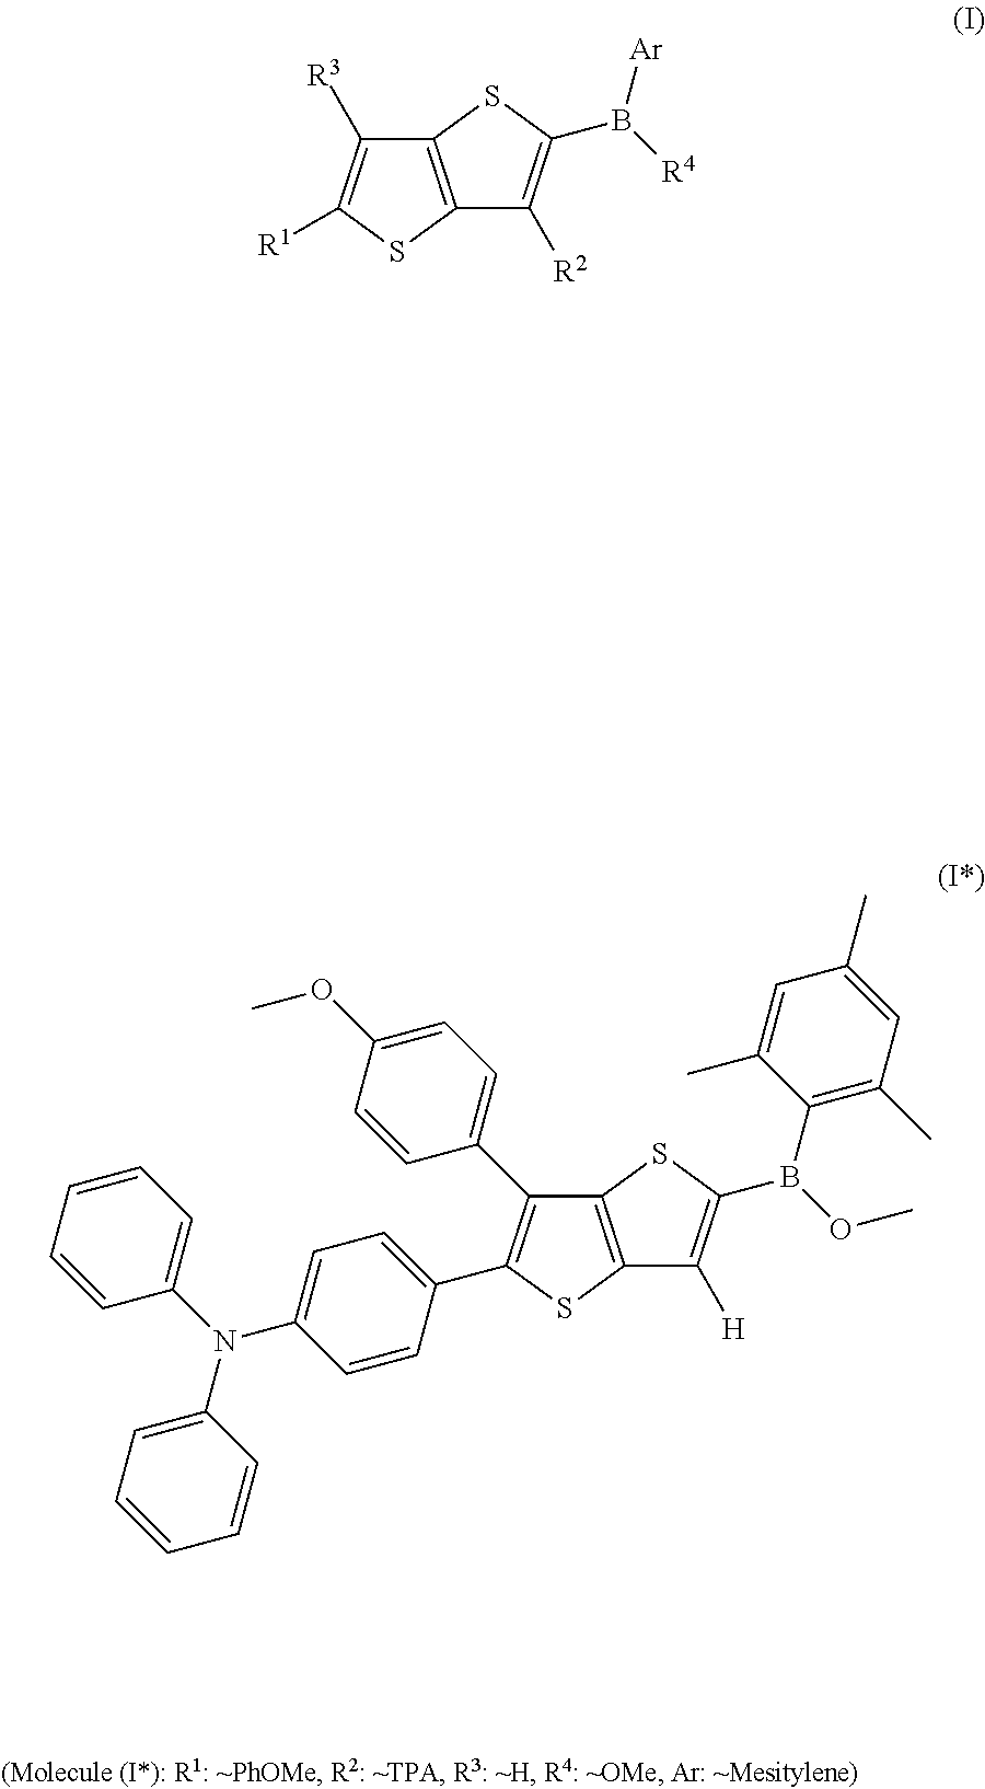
C12=C(SC([R1])=C1[R3])C([R2])=C(B([R4])[Ar])S2.C1=C(N(C2=CC=CC=C2)C2=CC=C(C3=C(C4=CC=C(OC)C=C4)C4=C(S3)C([H])=C(B(OC)C3=C(C)C=C(C)C=C3C)S4)C=C2)C=CC=C1
